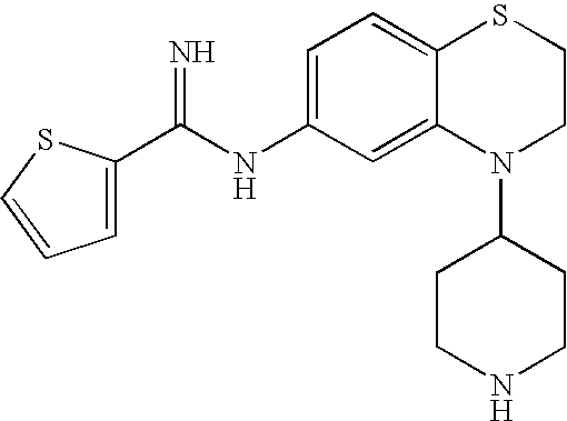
C1=C(C(NC2=CC=C3C(=C2)N(C2CCNCC2)CCS3)=N)SC=C1
